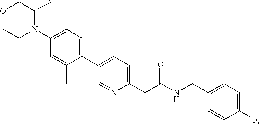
O1CCN(C2=CC=C(C3=CC=C(CC(NCC4=CC=C(F)C=C4)=O)N=C3)C(C)=C2)C(C)C1
